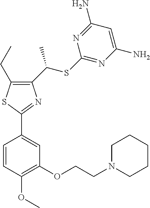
C1(C(SC2=NC(N)=CC(N)=N2)C)=C(CC)SC(C2=CC(OCCN3CCCCC3)=C(OC)C=C2)=N1
